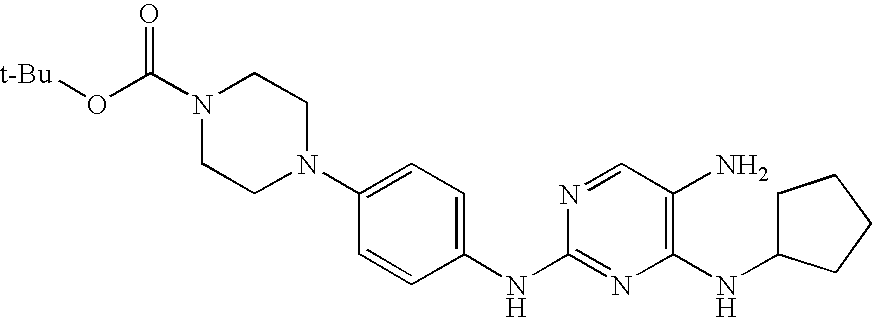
C1(NC2=CC=C(N3CCN(C(O[t-Bu])=O)CC3)C=C2)=NC(NC2CCCC2)=C(N)C=N1
